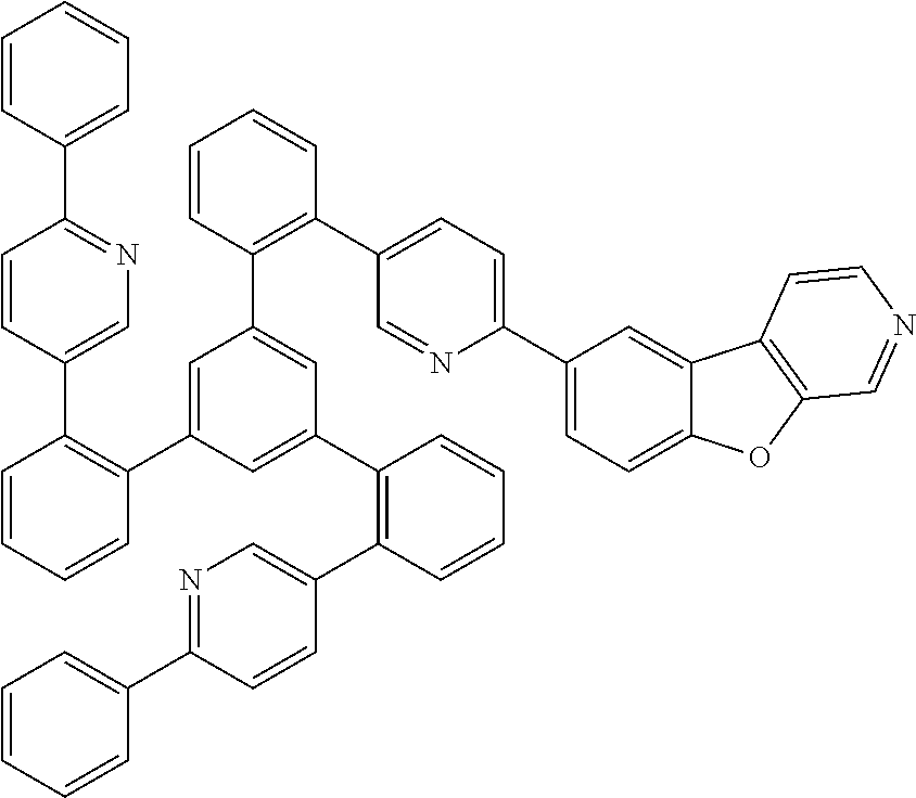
C1=CC(C2=NC=C(C3=C(C4=CC(C5=C(C6=CC=C(C7=CC=C8C(=C7)C7=C(O8)C=NC=C7)N=C6)C=CC=C5)=CC(C5=C(C6=CN=C(C7=CC=CC=C7)C=C6)C=CC=C5)=C4)C=CC=C3)C=C2)=CC=C1
